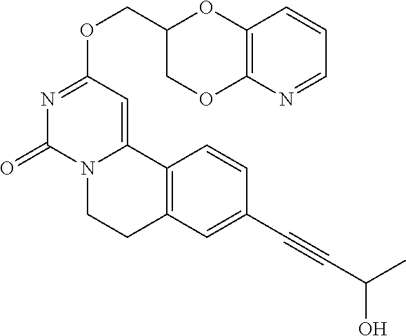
C(OC1=NC(=O)N2C(=C1)C1=C(CC2)C=C(C#CC(C)O)C=C1)C1COC2=C(O1)C=CC=N2
